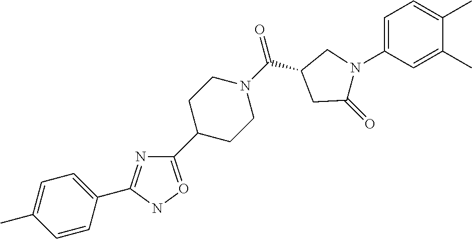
N1=C(C2=CC=C(C)C=C2)NO=C1C1CCN(C(=O)C2CC(=O)N(C3=CC=C(C)C(C)=C3)C2)CC1
